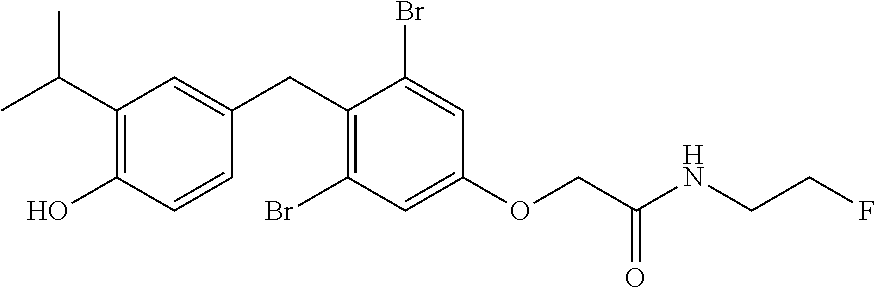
C1(CC2=CC(C(C)C)=C(O)C=C2)=C(Br)C=C(OCC(NCCF)=O)C=C1Br
